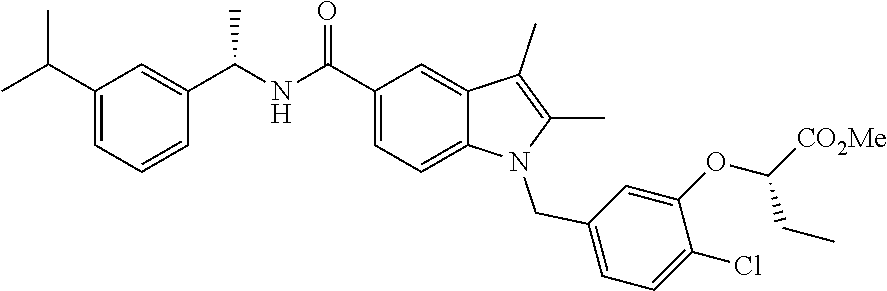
C1(C(C)C)=CC=CC(C(NC(C2=CC=C3C(=C2)C(C)=C(C)N3CC2=CC=C(Cl)C(OC([CO2Me])CC)=C2)=O)C)=C1
